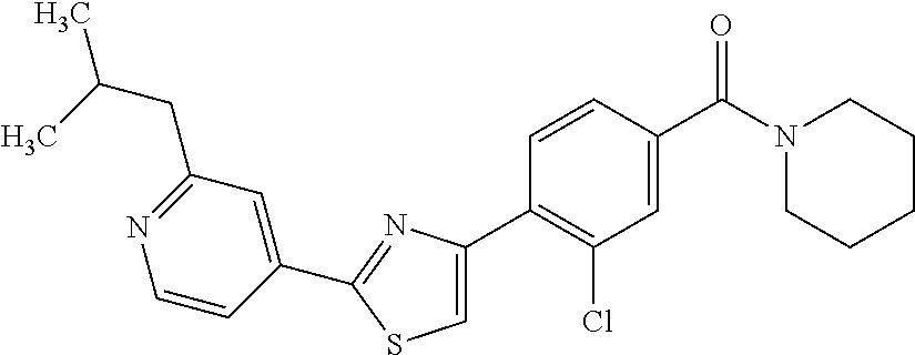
C1(C2=NC(C3=C(Cl)C=C(C(N4CCCCC4)=O)C=C3)=CS2)=CC(CC(C)C)=NC=C1
